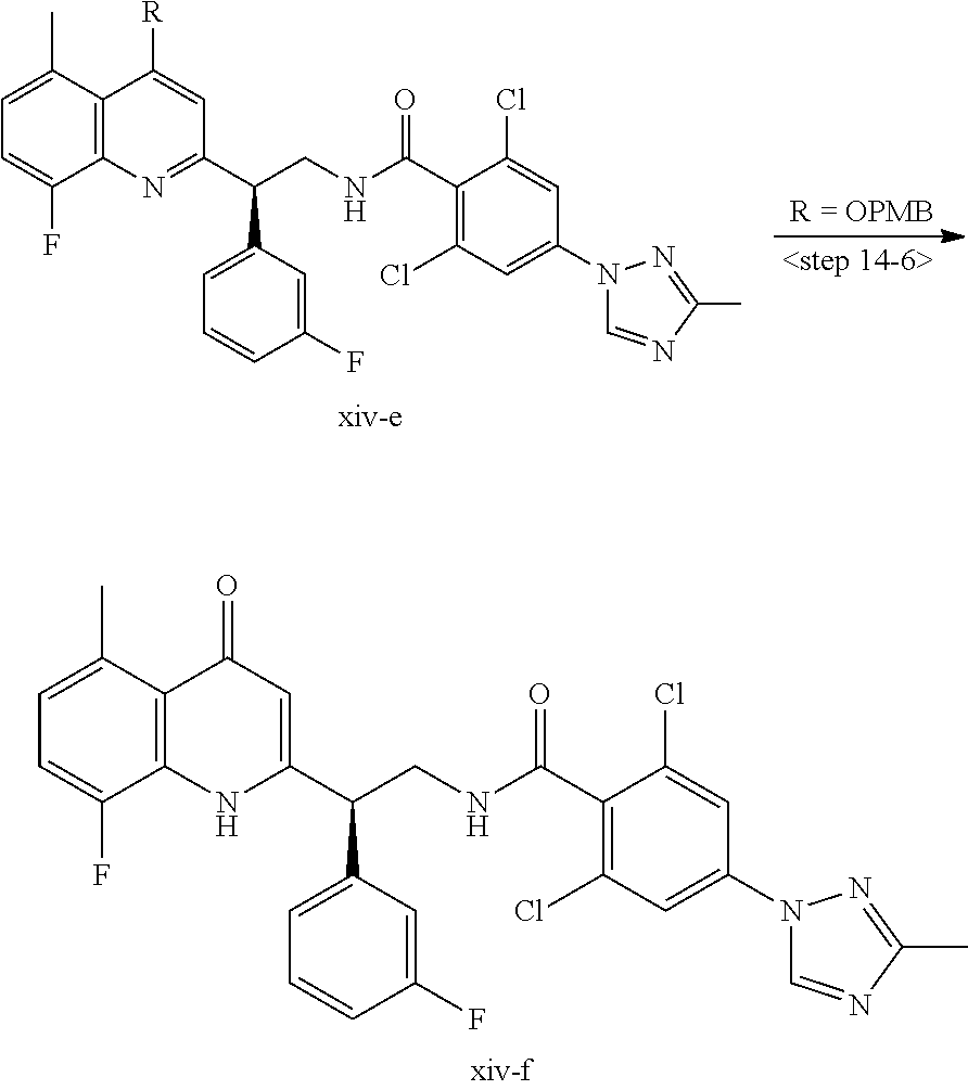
C1=C(Cl)C(C(=O)NCC(C2=NC3=C(C(C)=CC=C3F)C([R])=C2)C2=CC=CC(F)=C2)=C(Cl)C=C1N1C=NC(C)=N1.C1=C(Cl)C(C(=O)NCC(C2=CC(=O)C3=C(C(F)=CC=C3C)N2)C2=CC=CC(F)=C2)=C(Cl)C=C1N1C=NC(C)=N1
